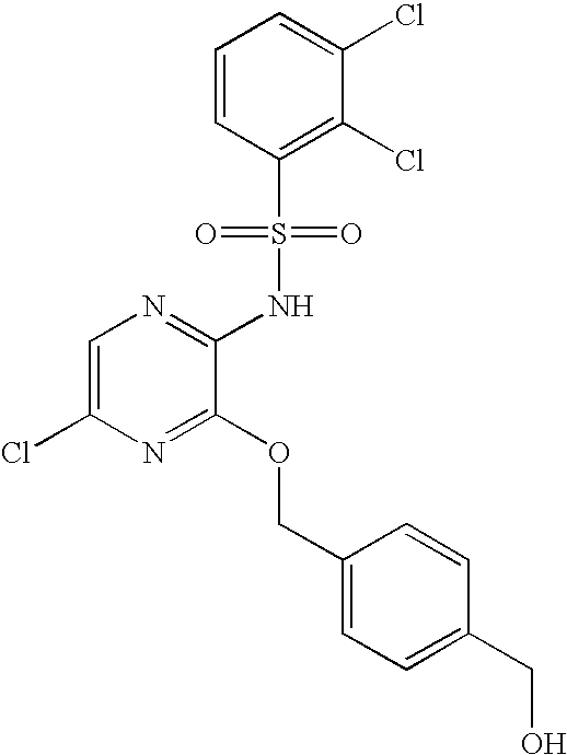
C1=C(Cl)N=C(OCC2=CC=C(CO)C=C2)C(NS(C2=C(Cl)C(Cl)=CC=C2)(=O)=O)=N1
